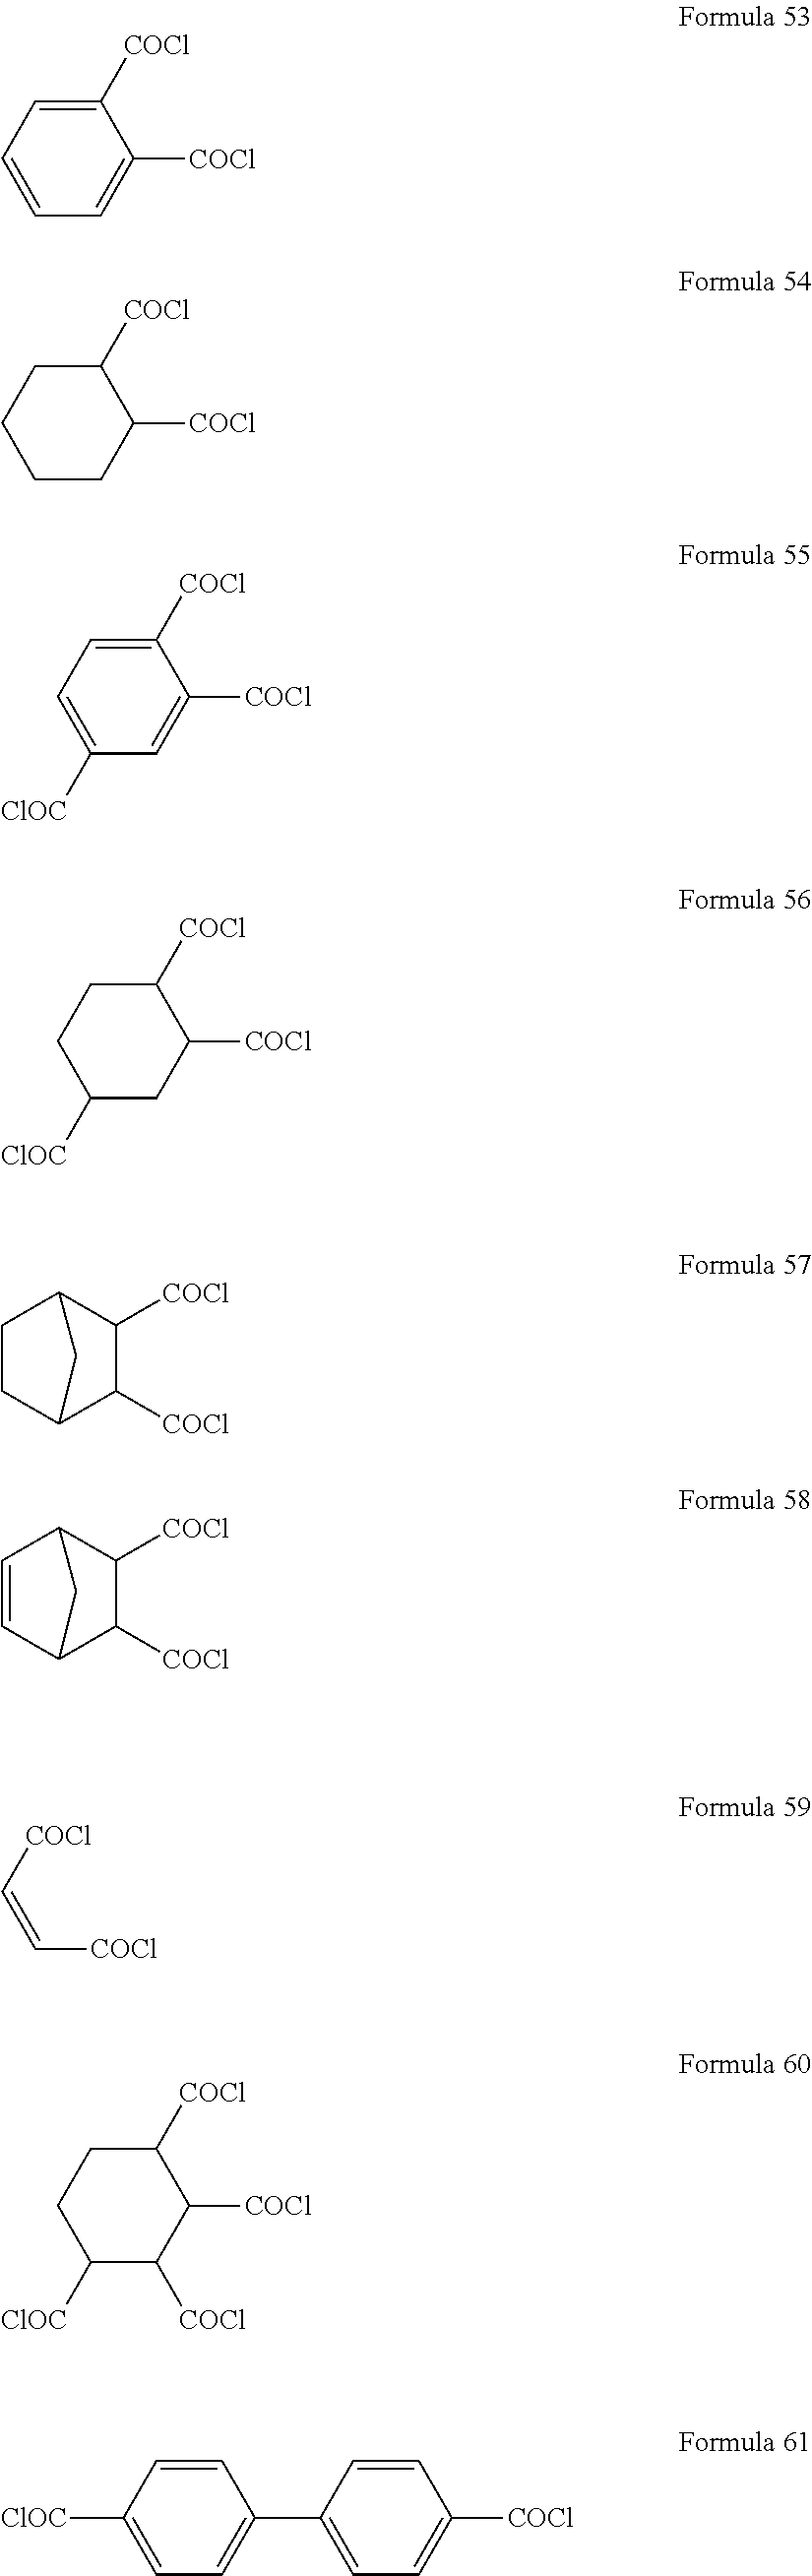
C1([COCl])=CC=CC=C1[COCl].C1([COCl])CCCCC1[COCl].C1([COCl])=CC=C([ClOC])C=C1[COCl].C1([COCl])CCC([ClOC])CC1[COCl].C1CC2C([COCl])C([COCl])C1C2.C1=CC2C([COCl])C([COCl])C1C2.[COCl]C=C[COCl].C1([COCl])CCC([ClOC])C([COCl])C1[COCl].C1=CC([ClOC])=CC=C1C1=CC=C([COCl])C=C1
